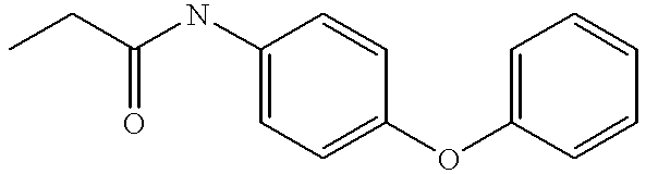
C1(NC(CC)=O)=CC=C(OC2=CC=CC=C2)C=C1
